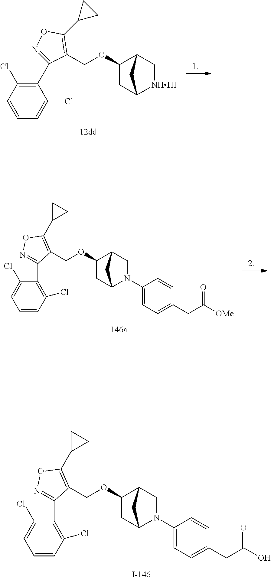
C1(Cl)=C(C2=NOC(C3CC3)=C2COC2CC3[NHHI]CC2C3)C(Cl)=CC=C1.O(C1CC2N(C3=CC=C(CC(O)=O)C=C3)CC1C2)CC1=C(C2CC2)ON=C1C1=C(Cl)C=CC=C1Cl.O(C1CC2N(C3=CC=C(CC([OMe])=O)C=C3)CC1C2)CC1=C(C2CC2)ON=C1C1=C(Cl)C=CC=C1Cl
